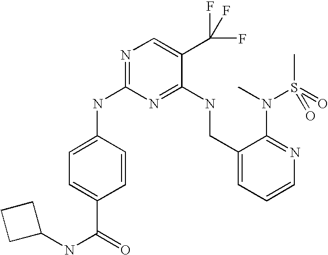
C1(CNC2=NC(NC3=CC=C(C(=O)NC4CCC4)C=C3)=NC=C2C(F)(F)F)=CC=CN=C1N(C)S(C)(=O)=O
